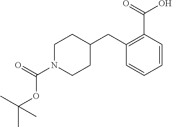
C1=CC(C(=O)O)=C(CC2CCN(C(=O)OC(C)(C)C)CC2)C=C1
